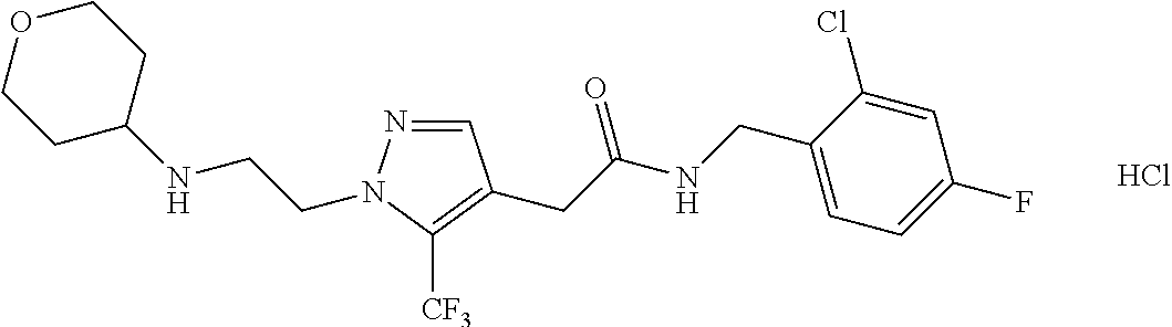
C1=NN(CCNC2CCOCC2)C([CF3])=C1CC(NCC1=CC=C(F)C=C1Cl)=O.Cl
